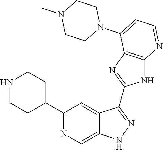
C1(C2=NC=C3C(=C2)C(C2=NC4=C(N2)N=CC=C4N2CCN(C)CC2)=NN3)CCNCC1
